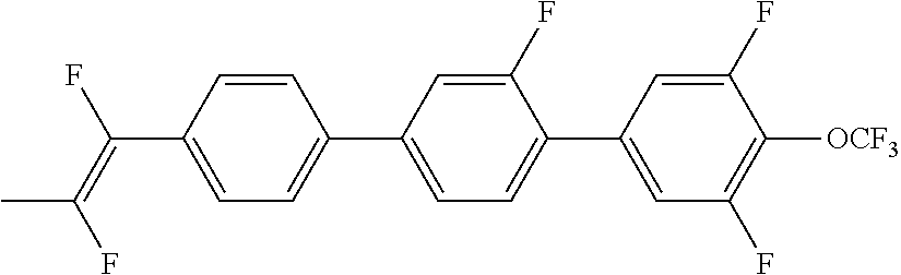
C1=CC(C(=C(F)C)F)=CC=C1C1=CC=C(C2=CC(F)=C([OCF3])C(F)=C2)C(F)=C1
